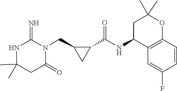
C1(C)(C)NC(=N)N(CC2CC2C(NC2C3=C(OC(C)(C)C2)C=CC(F)=C3)=O)C(=O)C1
